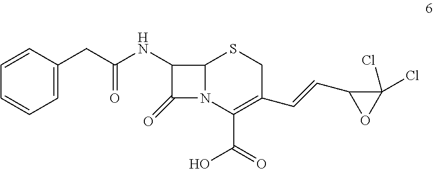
C12N(C(C(=O)O)=C(C=CC3OC3(Cl)Cl)CS1)C(=O)C2NC(=O)CC1=CC=CC=C1
